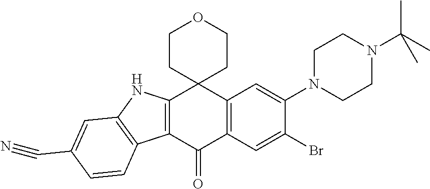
C12=C(C(=O)C3=C(C14CCOCC4)C=C(N1CCN(C(C)(C)C)CC1)C(Br)=C3)C1=C(N2)C=C(C#N)C=C1
